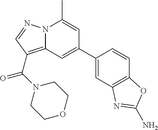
C12=C(C(N3CCOCC3)=O)C=NN1C(C)=CC(C1=CC3=C(C=C1)OC(N)=N3)=C2
